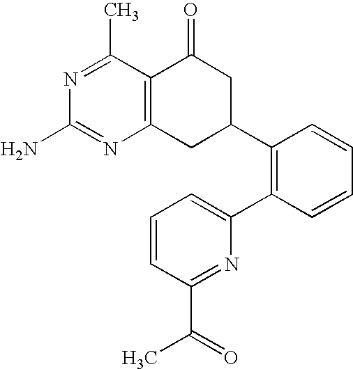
C12=C(C(C)=NC(N)=N1)C(=O)CC(C1=C(C3=CC=CC(C(=O)C)=N3)C=CC=C1)C2
